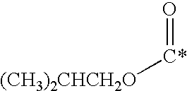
O=[C*][(CH3)2CHCH2O]
